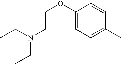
C1(OCCN(CC)CC)=CC=C(C)C=C1
